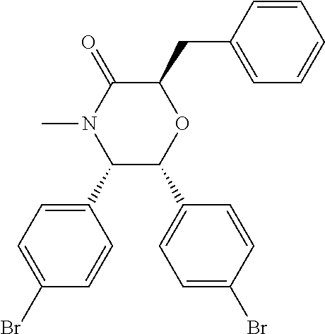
C1(C2C(C3=CC=C(Br)C=C3)OC(CC3=CC=CC=C3)C(=O)N2C)=CC=C(Br)C=C1
